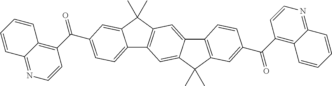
O=C(C1=C2C(=NC=C1)C=CC=C2)C1=CC=C2C3=C(C(C)(C)C2=C1)C=C1C(=C3)C(C)(C)C2=C1C=CC(C(C1=C3C(=NC=C1)C=CC=C3)=O)=C2
